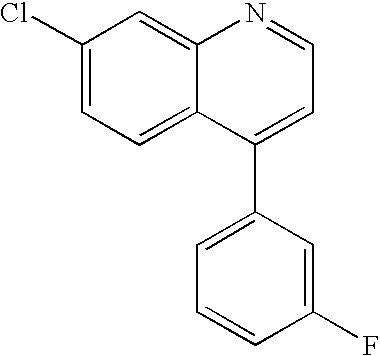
C1(Cl)=CC=C2C(=C1)N=CC=C2C1=CC=CC(F)=C1
